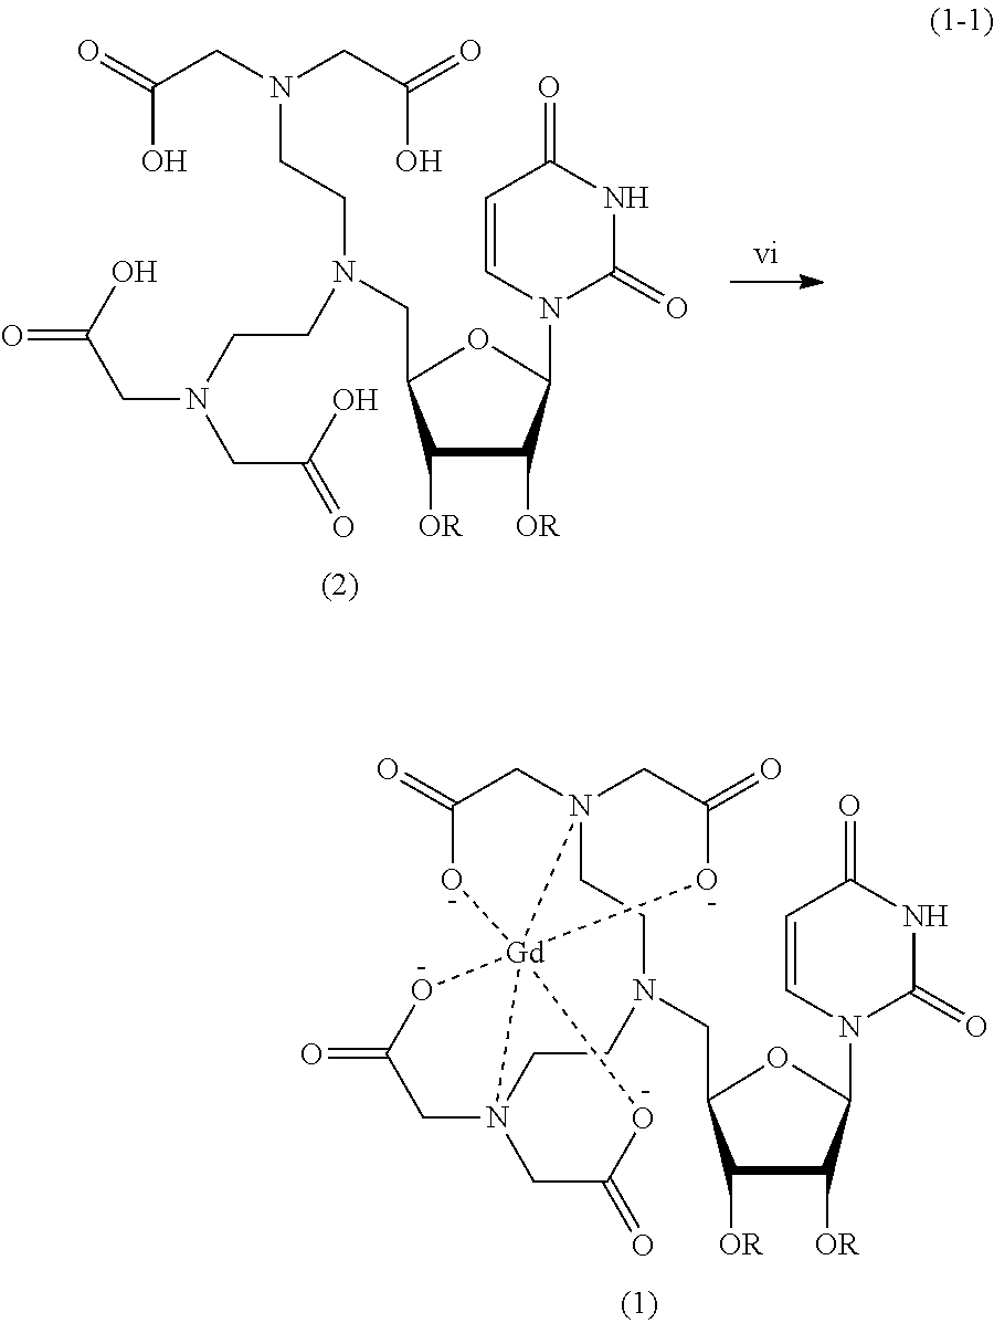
C1([OR])C([OR])C(N2C(=O)NC(=O)C=C2)OC1CN(CCN(CC(=O)O)CC(=O)O)CCN(CC(=O)O)CC(=O)O.C1([OR])C([OR])C(N2C(=O)NC(=O)C=C2)OC1CN1CCN23CC(=O)O[Gd]245(OC(=O)C3)N(CC1)(CC(=O)O4)CC(=O)O5
